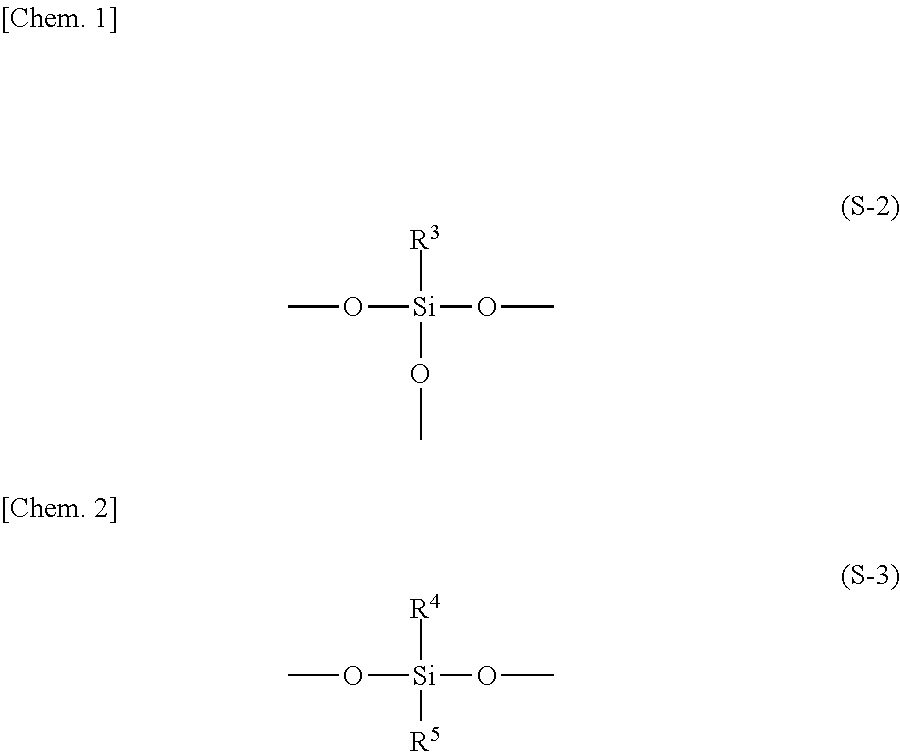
[R3][Si](OC)(OC)OC.[R4][Si](OC)(OC)[R5]
